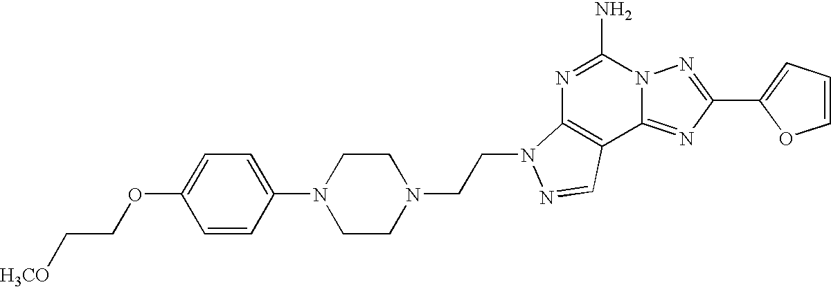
C1=CC(OCC[H3CO])=CC=C1N1CCN(CCN2C3=C(C4=NC(C5=CC=CO5)=NN4C(N)=N3)C=N2)CC1
